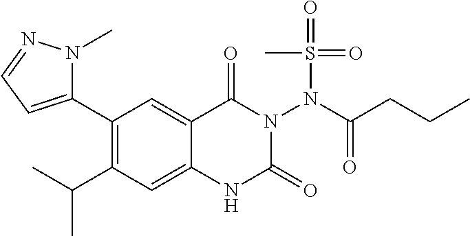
C1(C2=CC=NN2C)=C(C(C)C)C=C2C(=C1)C(=O)N(N(C(CCC)=O)S(C)(=O)=O)C(=O)N2
